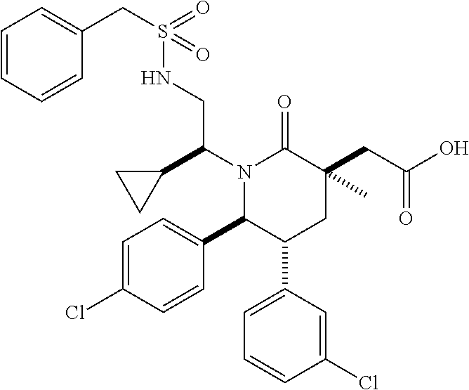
C1=C(Cl)C=CC(C2C(C3=CC=CC(Cl)=C3)CC(C)(CC(O)=O)C(=O)N2C(C2CC2)CNS(CC2=CC=CC=C2)(=O)=O)=C1
